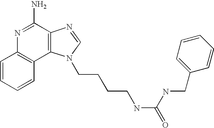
C1=CC=CC2=C1N=C(N)C1=C2N(CCCCNC(=O)NCC2=CC=CC=C2)C=N1
